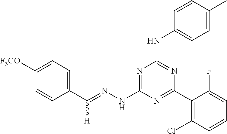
C1(C(=NNC2=NC(NC3=CC=C(C)C=C3)=NC(C3=C(Cl)C=CC=C3F)=N2)[H])=CC=C([F3CO])C=C1
